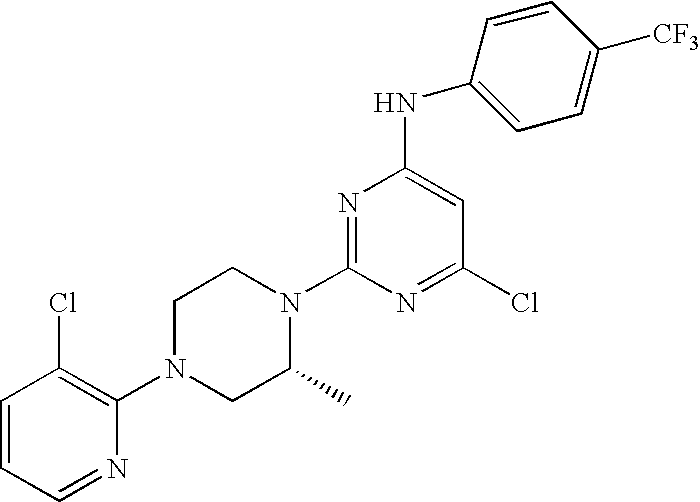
C1=CC=NC(N2CC(C)N(C3=NC(NC4=CC=C([CF3])C=C4)=CC(Cl)=N3)CC2)=C1Cl
